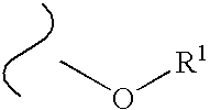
CO[R1]
